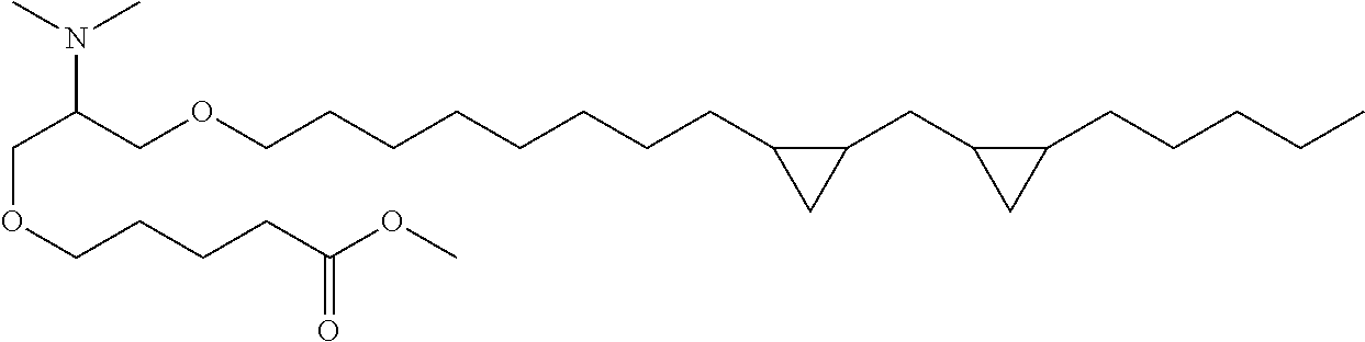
C(C(COCCCCCCCCC1C(CC2C(CCCCC)C2)C1)N(C)C)OCCCCC(OC)=O
